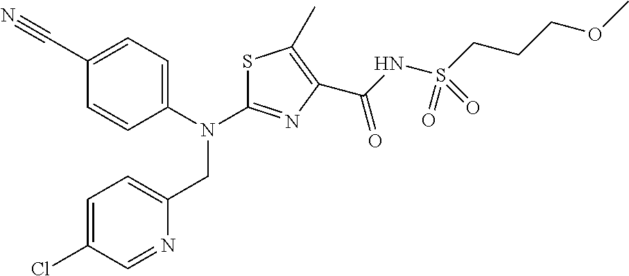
C1=C(Cl)C=NC(CN(C2=NC(C(NS(CCCOC)(=O)=O)=O)=C(C)S2)C2=CC=C(C#N)C=C2)=C1
